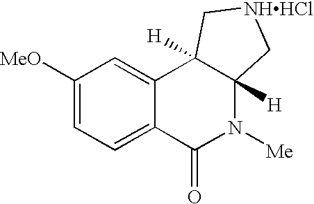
C1([MeO])=CC=C2C(=C1)C1([H])C([H])(N([Me])C2=O)C[NHHCl]C1
